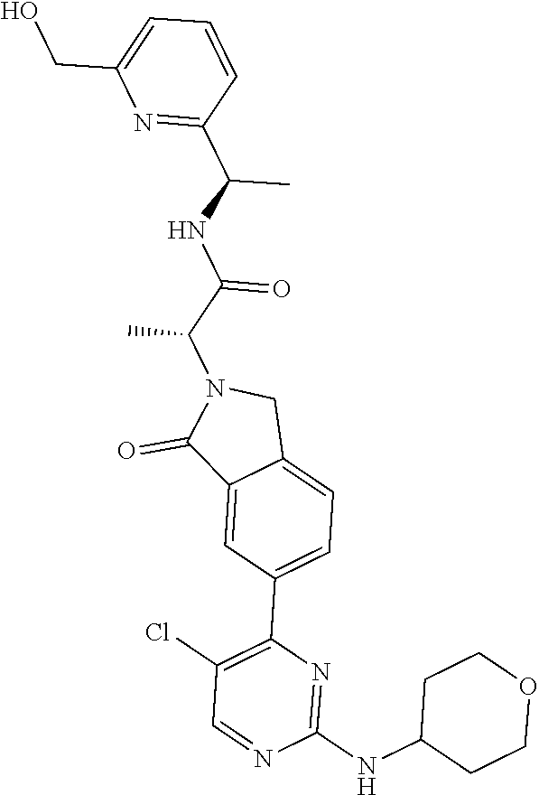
C1(NC2CCOCC2)=NC(C2=CC=C3C(=C2)C(=O)N(C(C(NC(C2=NC(CO)=CC=C2)C)=O)C)C3)=C(Cl)C=N1
